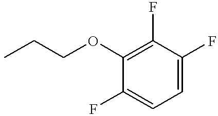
C1=C(F)C(F)=C(OCCC)C(F)=C1
